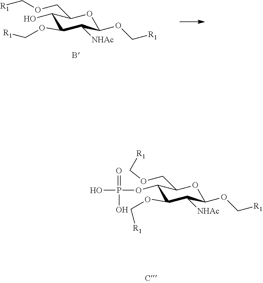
C1(OC[R1])OC(COC[R1])C(O)C(OC[R1])C1[NHAc].C1(OC[R1])OC(COC[R1])C(OP(=O)(O)O)C(OC[R1])C1[NHAc]
